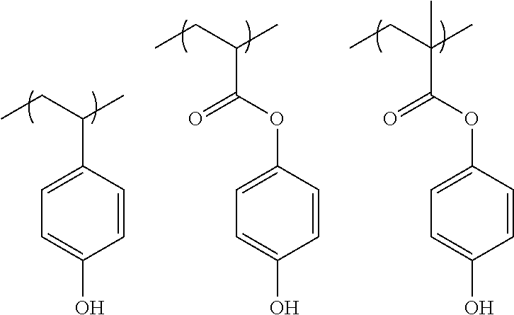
C1=CC(C(CC)C)=CC=C1O.C1=CC(OC(C(CC)C)=O)=CC=C1O.C1=CC(OC(C(CC)(C)C)=O)=CC=C1O
